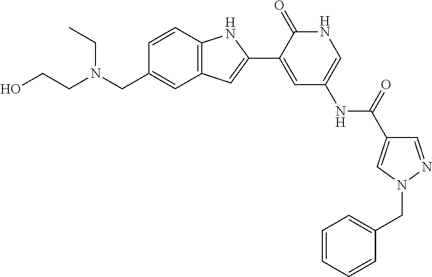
C1=CC2=C(C=C1CN(CCO)CC)C=C(C1=CC(NC(=O)C3=CN(CC4=CC=CC=C4)N=C3)=CNC1=O)N2
